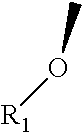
[R1]OC
